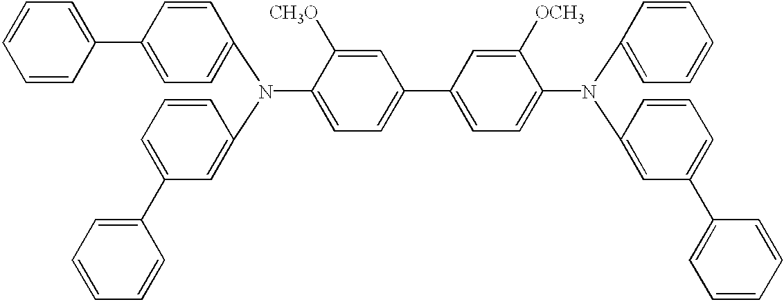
C1=C([CH3O])C(N(C2=CC=C(C3=CC=CC=C3)C=C2)C2=CC(C3=CC=CC=C3)=CC=C2)=CC=C1C1=CC=C(N(C2=CC=CC=C2)C2=CC(C3=CC=CC=C3)=CC=C2)C([OCH3])=C1
